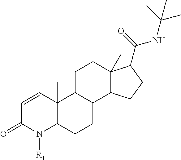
C1=CC2(C)C(N([R1])C1=O)CCC1C2CCC2(C)C1CCC2C(=O)NC(C)(C)C
